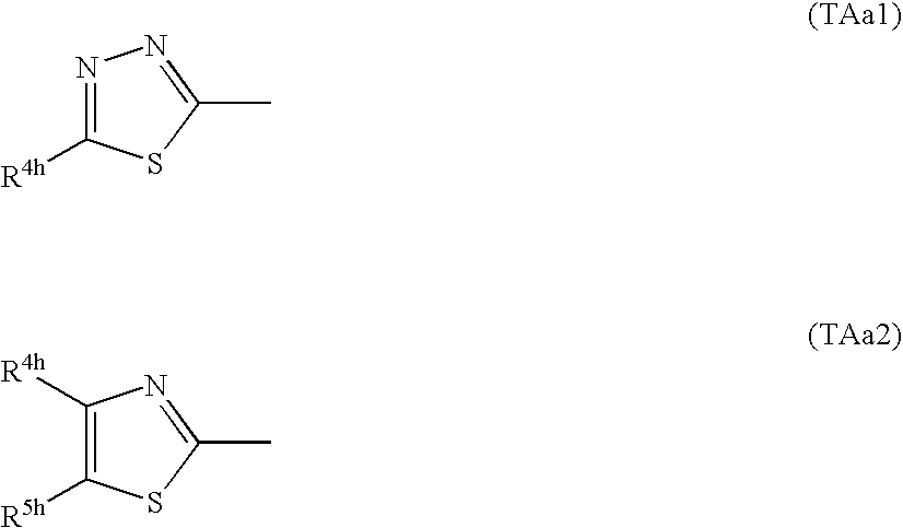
N1=C([R4h])SC(C)=N1.C1([R4h])=C([R5h])SC(C)=N1
